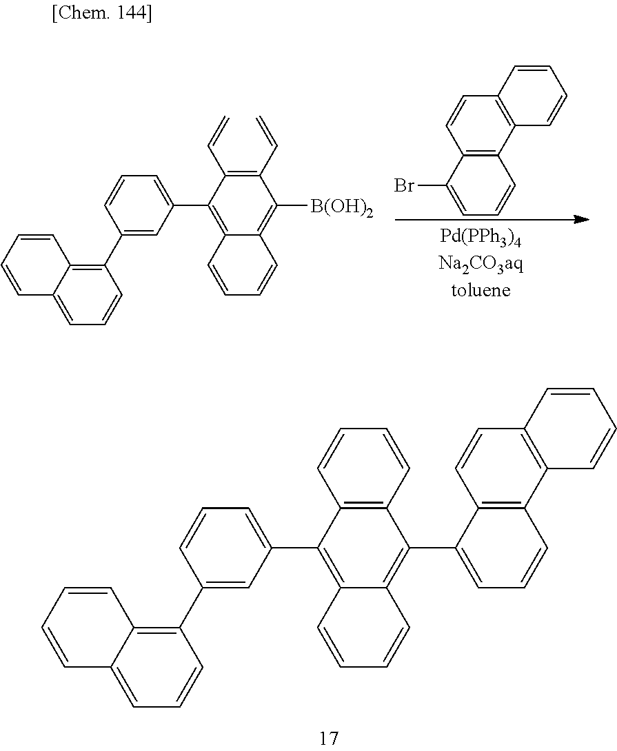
BrC1=CC=CC2=C1C=CC1=C2C=CC=C1.C1(C2=C3C=CC=CC3=CC=C2)=CC(C2=C3C(=C([B(OH)2])C(C=C)=C2C=C)C=CC=C3)=CC=C1.C1(C2=C3C=CC=CC3=CC=C2)=CC(C2=C3C(=C(C4=CC=CC5=C4C=CC4=C5C=CC=C4)C4=C2C=CC=C4)C=CC=C3)=CC=C1
